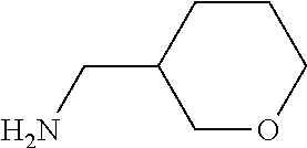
C1CC(CN)COC1
